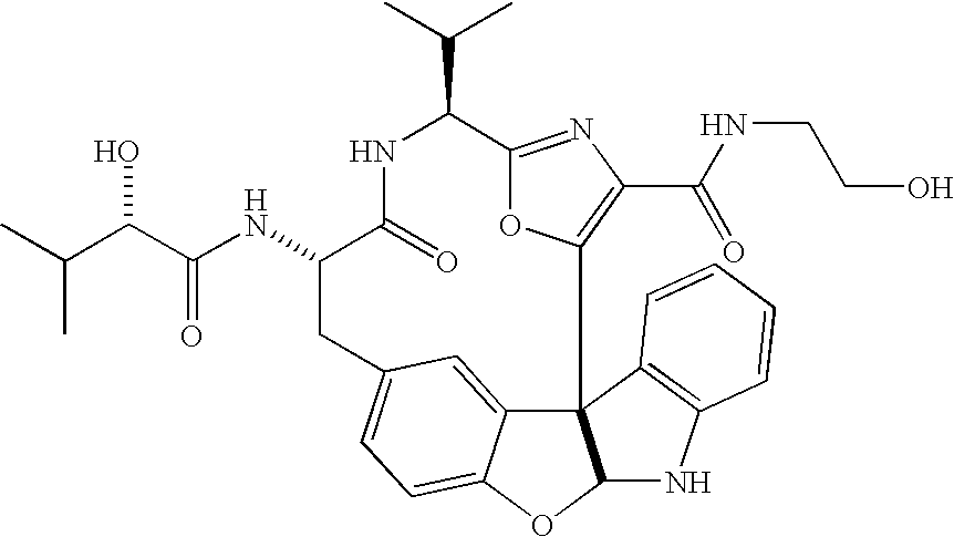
C123C4=CC(=CC=C4OC1NC1=C2C=CC=C1)CC(NC(=O)C(O)C(C)C)C(=O)NC(C(C)C)C1=NC(C(=O)NCCO)=C3O1
